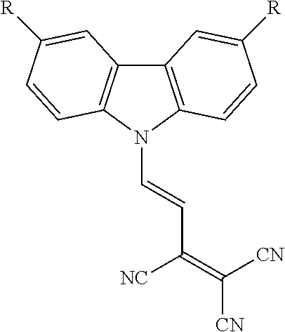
C12=C(N(C=CC(=C([CN])[CN])[NC])C3=C1C=C([R])C=C3)C=CC([R])=C2
